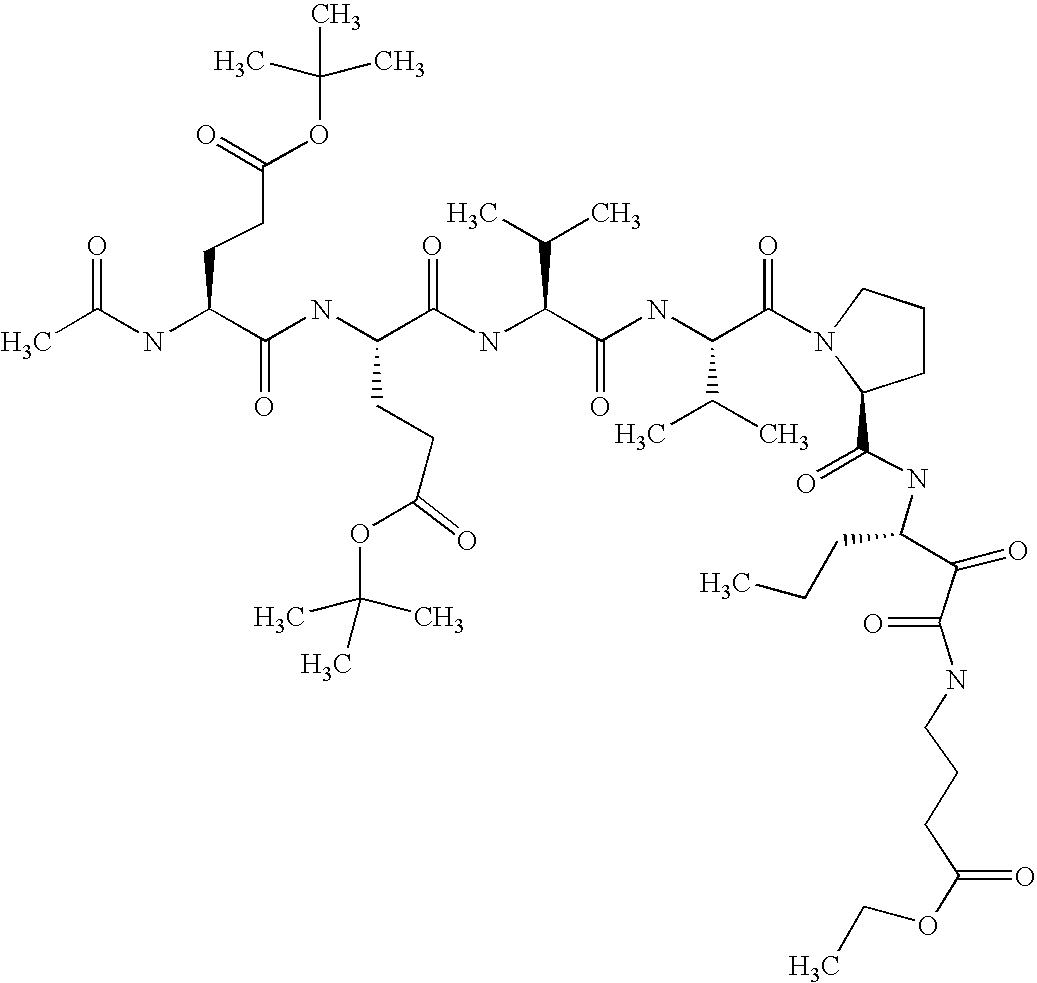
CC(NC(C(NC(C(NC(C(C)C)C(=O)NC(C(C)C)C(=O)N1CCCC1C(=O)NC(C(=O)C(NCCCC(OCC)=O)=O)CCC)=O)CCC(OC(C)(C)C)=O)=O)CCC(OC(C)(C)C)=O)=O
